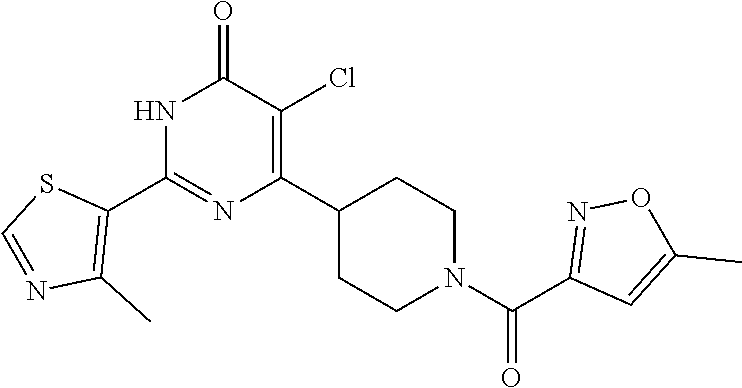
N1C(C2=C(C)N=CS2)=NC(C2CCN(C(C3=NOC(C)=C3)=O)CC2)=C(Cl)C1=O
